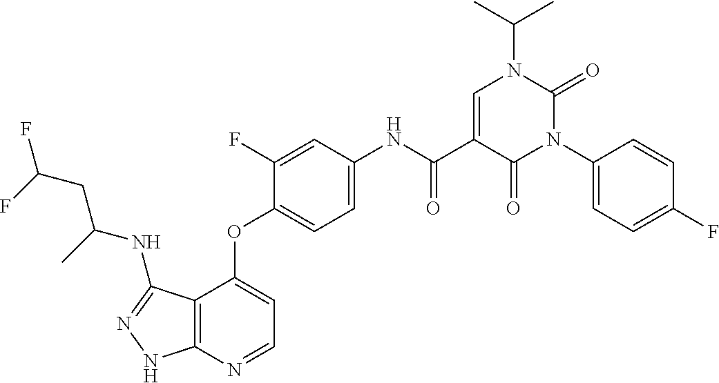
C12=C(N=CC=C1OC1=CC=C(NC(C3=CN(C(C)C)C(=O)N(C4=CC=C(F)C=C4)C3=O)=O)C=C1F)NN=C2NC(CC(F)F)C
